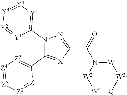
N1(C2=[Y5][Y4]=[Y3][Y2]=[Y1]2)C(C2=[Z5][Z4]=[Z3][Z2]=[Z1]2)=[X]C(C(=O)N2[W2][W4][Q][W3][W1]2)=N1
